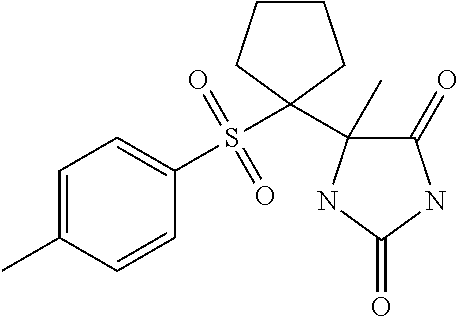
C1=C(C)C=CC(S(=O)(=O)C2(C3(C)C(=O)NC(=O)N3)CCCC2)=C1
